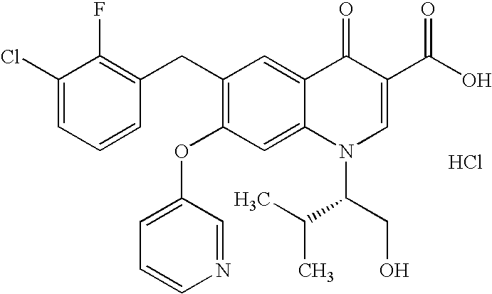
C1(Cl)=CC=CC(CC2=C(OC3=CC=CN=C3)C=C3C(=C2)C(=O)C(C(O)=O)=CN3C(C(C)C)CO)=C1F.Cl
